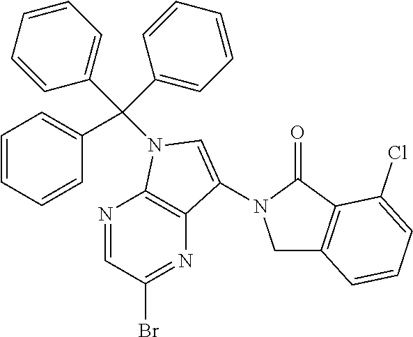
N1=CC(Br)=NC2=C1N(C(C1=CC=CC=C1)(C1=CC=CC=C1)C1=CC=CC=C1)C=C2N1CC2=C(C1=O)C(Cl)=CC=C2
